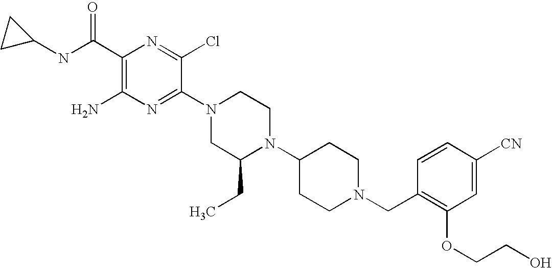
C1(C(NC2CC2)=O)=C(N)N=C(N2CC(CC)N(C3CCN(CC4=C(OCCO)C=C([CN])C=C4)CC3)CC2)C(Cl)=N1
